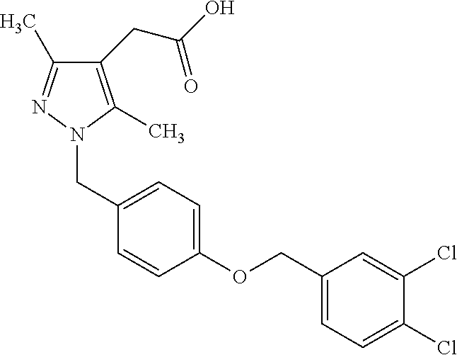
C1(CC(O)=O)=C(C)N(CC2=CC=C(OCC3=CC=C(Cl)C(Cl)=C3)C=C2)N=C1C
